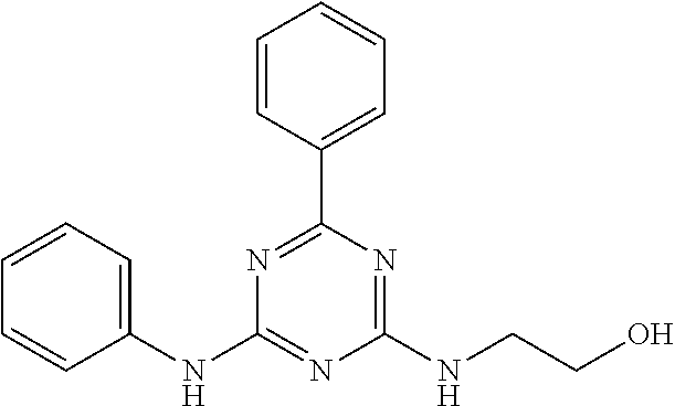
C1=CC=C(NC2=NC(NCCO)=NC(C3=CC=CC=C3)=N2)C=C1
